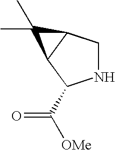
N1CC2C(C1C([OMe])=O)C2(C)C
